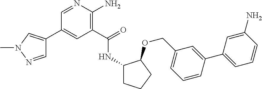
C1(C(=O)NC2CCCC2OCC2=CC=CC(C3=CC=CC(N)=C3)=C2)=C(N)N=CC(C2=CN(C)N=C2)=C1
